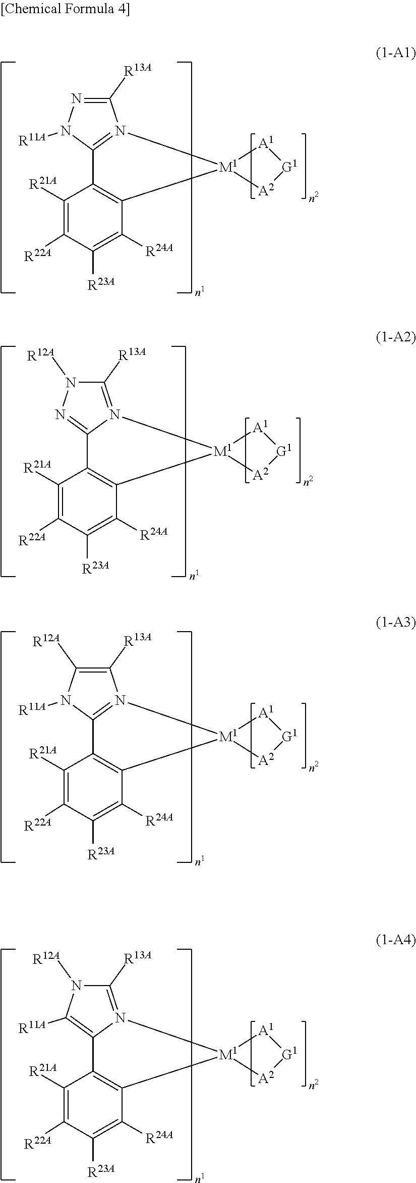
C1([R21A])=C([R22A])C([R23A])=C([R24A])C2=C1C1=N(C([R13A])=NN1[R11A])[M1]21[A1][G1][A2]1.C1([R21A])=C([R22A])C([R23A])=C([R24A])C2=C1C1=NN([R12A])C([R13A])=N1[M1]21[A1][G1][A2]1.C1([R21A])=C([R22A])C([R23A])=C([R24A])C2=C1C1=N(C([R13A])=C([R12A])N1[R11A])[M1]21[A1][G1][A2]1.C1([R21A])=C([R22A])C([R23A])=C([R24A])C2=C1C1=C([R11A])N([R12A])C([R13A])=N1[M1]21[A1][G1][A2]1
